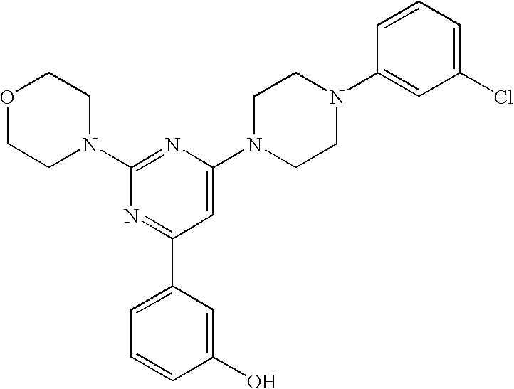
C1(N2CCOCC2)=NC(N2CCN(C3=CC(Cl)=CC=C3)CC2)=CC(C2=CC=CC(O)=C2)=N1
